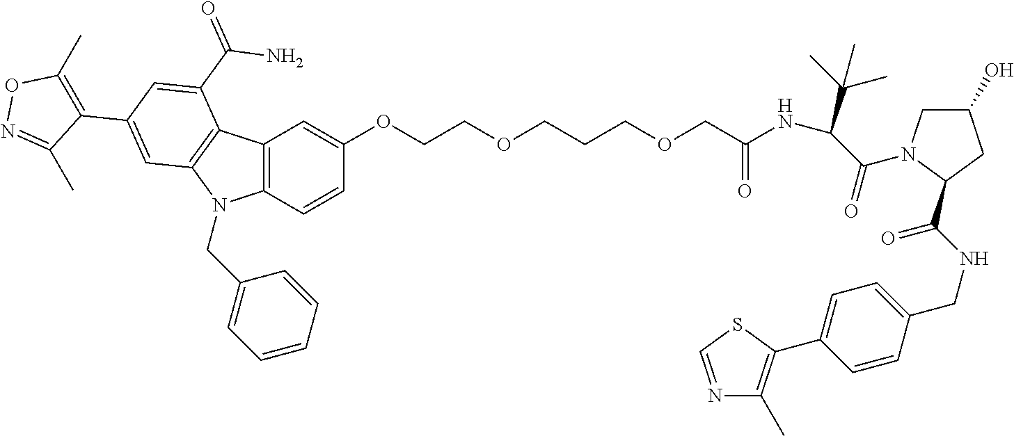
C12=C(C=CC(OCCOCCCOCC(NC(C(=O)N3CC(O)CC3C(NCC3=CC=C(C4=C(C)N=CS4)C=C3)=O)C(C)(C)C)=O)=C1)N(CC1=CC=CC=C1)C1=C2C(C(=O)N)=CC(C2=C(C)ON=C2C)=C1
